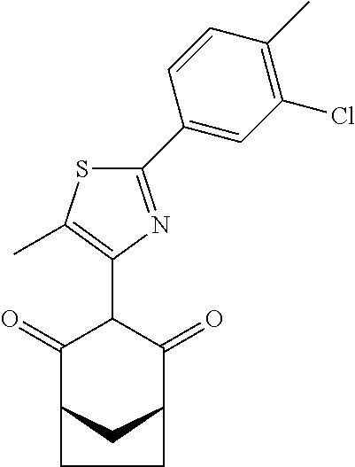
C1(=O)C2CC(C(=O)C1C1=C(C)SC(C3=CC(Cl)=C(C)C=C3)=N1)CC2
